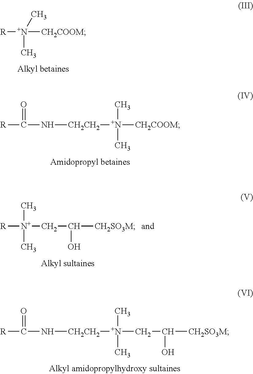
[N+](C)(C)([CH2COOM])[R].[N+](C)(C)([CH2COOM])[CH2CH2]NC([R])=O.[N+](C)(C)(CC([CH2SO3M])O)[R].[N+](C)(C)(CC([CH2SO3M])O)[CH2CH2]NC([R])=O
